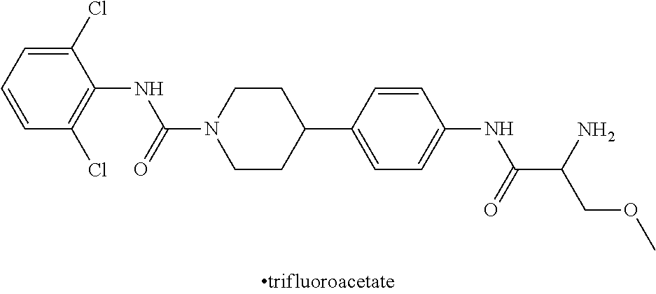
C1(Cl)=CC=CC(Cl)=C1NC(N1CCC(C2=CC=C(NC(C(N)COC)=O)C=C2)CC1)=O
